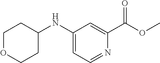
C1(NC2CCOCC2)=CC=NC(C(=O)OC)=C1
